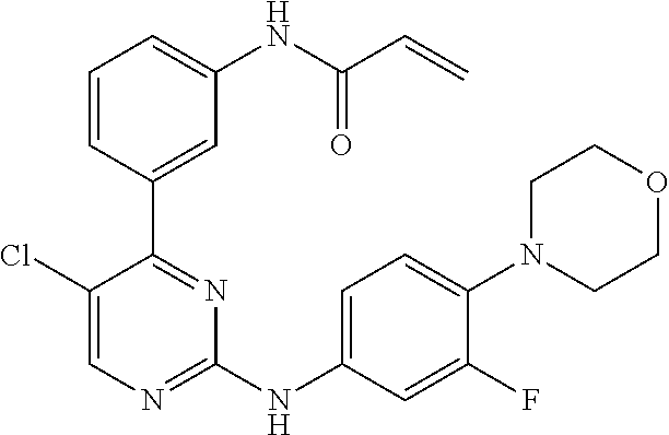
ClC1=CN=C(NC2=CC=C(N3CCOCC3)C(F)=C2)N=C1C1=CC(NC(C=C)=O)=CC=C1
